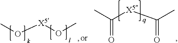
CO[X5]OC.CC([X5]C(C)=O)=O
